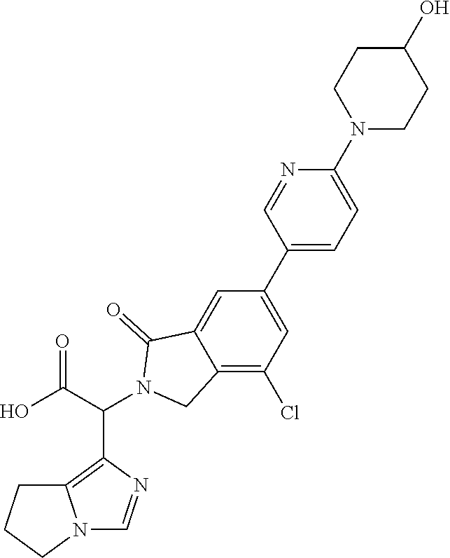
N12C=NC(C(C(O)=O)N3CC4=C(Cl)C=C(C5=CC=C(N6CCC(O)CC6)N=C5)C=C4C3=O)=C1CCC2
